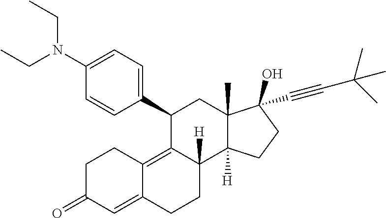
C1(C2=CC=C(N(CC)CC)C=C2)C2=C3C(=CC(=O)CC3)CCC2([H])C2([H])C(C)(C1)C(C#CC(C)(C)C)(O)CC2
